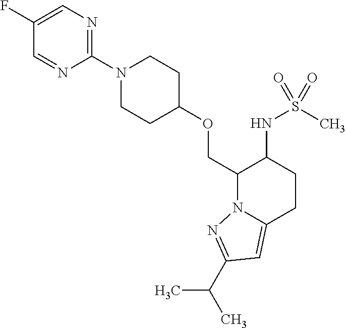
O(CC1N2C(=CC(C(C)C)=N2)CCC1NS(C)(=O)=O)C1CCN(C2=NC=C(F)C=N2)CC1
